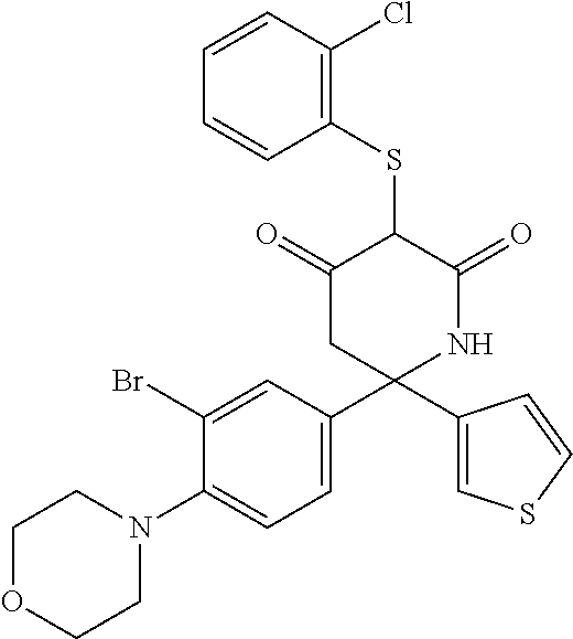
C1(SC2C(=O)CC(C3=CC=C(N4CCOCC4)C(Br)=C3)(C3=CSC=C3)NC2=O)=C(Cl)C=CC=C1
